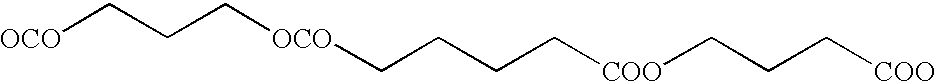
[OCO]CCC[OCO]CCCC[COO]CCC[COO]
